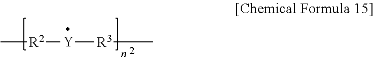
C[R2][Y][R3]C
